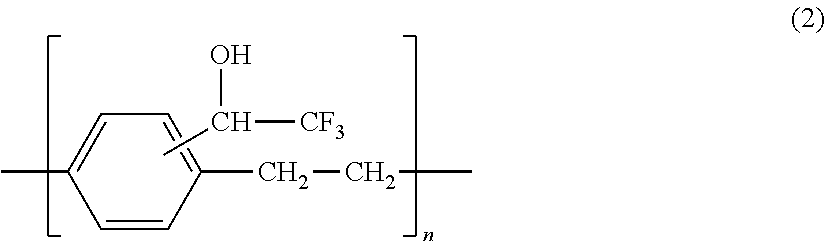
C1=CC(CCC)=CC=C1C.CC([CF3])O
